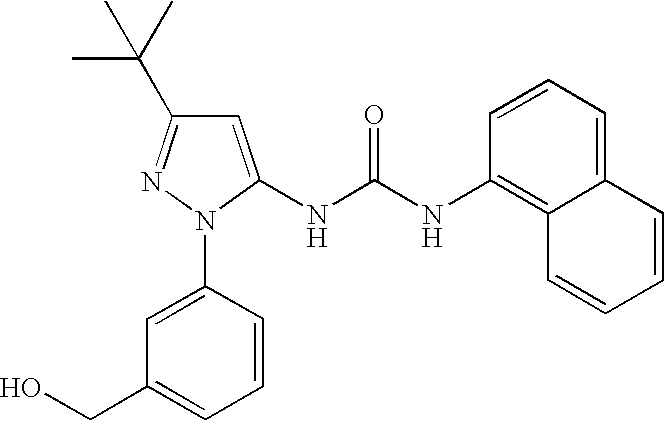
C1=C(NC(NC2=C3C(=CC=C2)C=CC=C3)=O)N(C2=CC(CO)=CC=C2)N=C1C(C)(C)C
